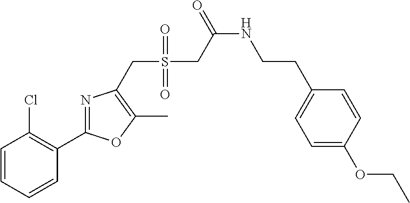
C1=CC=CC(C2=NC(CS(=O)(=O)CC(NCCC3=CC=C(OCC)C=C3)=O)=C(C)O2)=C1Cl
